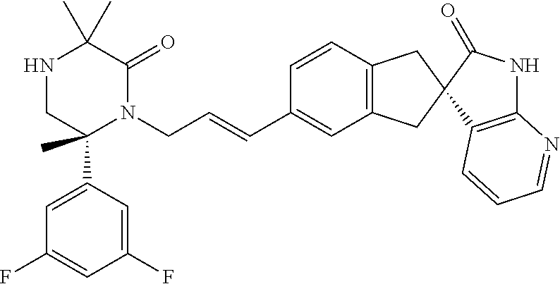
CC1(C)NCC(C2=CC(F)=CC(F)=C2)(C)N(CC=CC2=CC3=C(C=C2)CC2(C3)C3=C(NC2=O)N=CC=C3)C1=O
